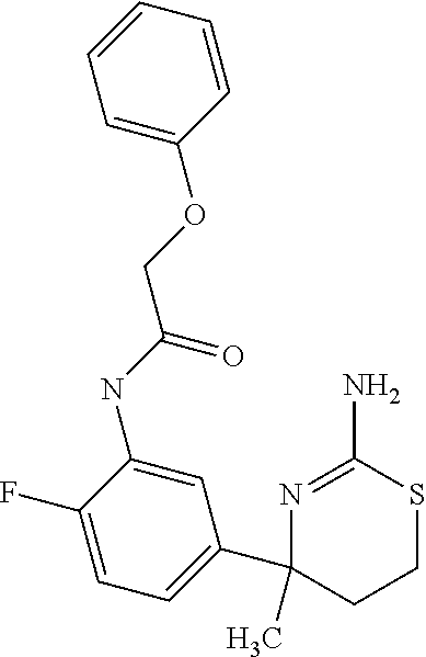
C1(C2=CC=C(F)C(NC(COC3=CC=CC=C3)=O)=C2)(C)CCSC(N)=N1
